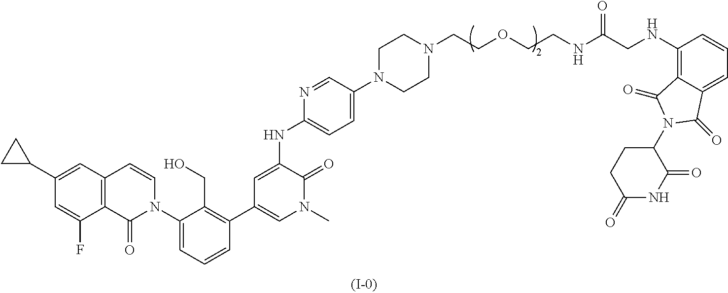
C12=C(C=C(C3CC3)C=C1F)C=CN(C1=CC=CC(C3=CN(C)C(=O)C(NC4=CC=C(N5CCN(CCOCCNC(CNC6=C7C(=CC=C6)C(=O)N(C6CCC(=O)NC6=O)C7=O)=O)CC5)C=N4)=C3)=C1CO)C2=O
